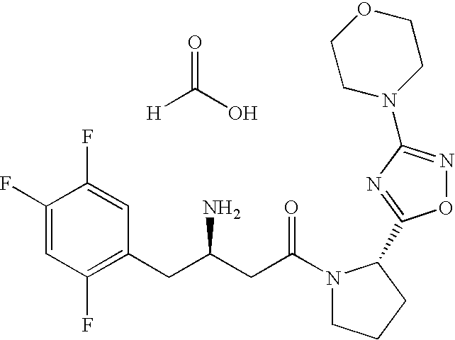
C1(F)=CC(F)=C(CC(CC(N2CCCC2C2=NC(N3CCOCC3)=NO2)=O)N)C=C1F.O=C(O)[H]
